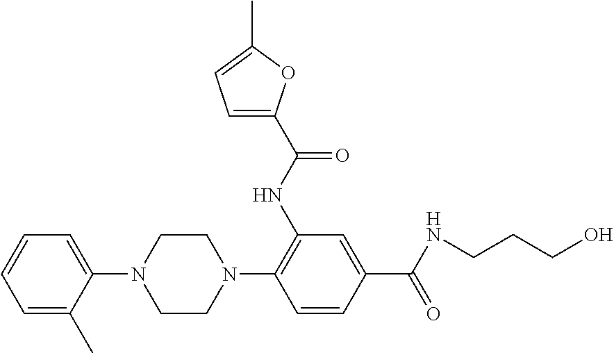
C1=CC=C(C)C(N2CCN(C3=C(NC(C4=CC=C(C)O4)=O)C=C(C(NCCCO)=O)C=C3)CC2)=C1
